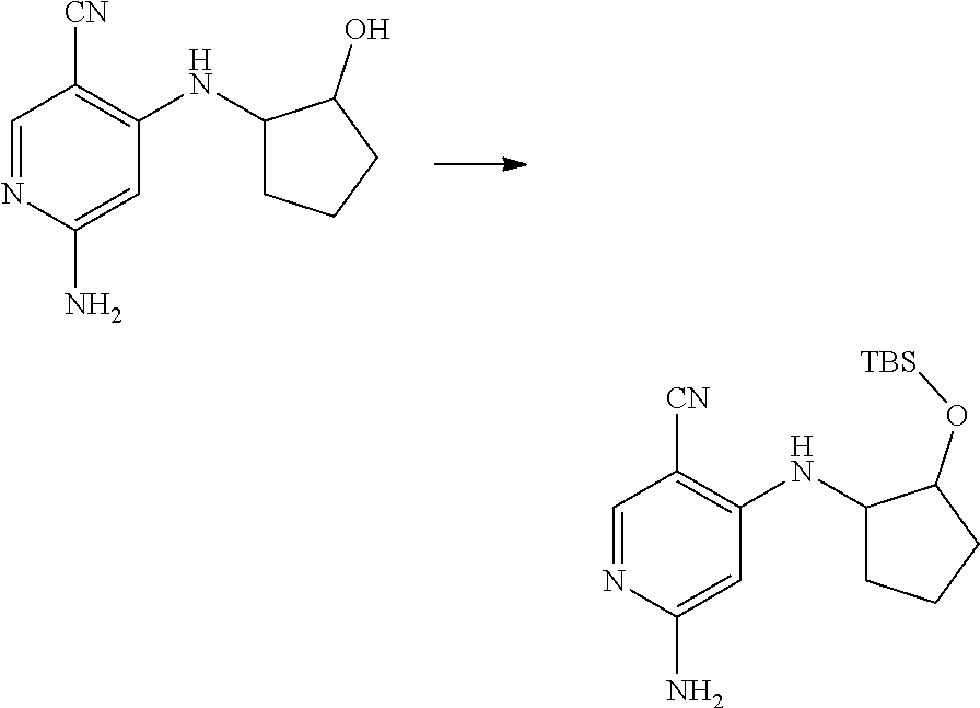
C1=NC(N)=CC(NC2CCCC2O[TBS])=C1[CN].C1=NC(N)=CC(NC2CCCC2O)=C1[CN]
